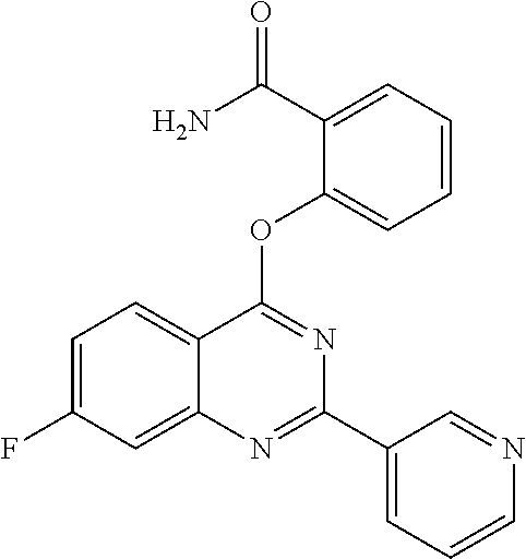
C1=C(F)C=C2C(=C1)C(OC1=CC=CC=C1C(=O)N)=NC(C1=CC=CN=C1)=N2
